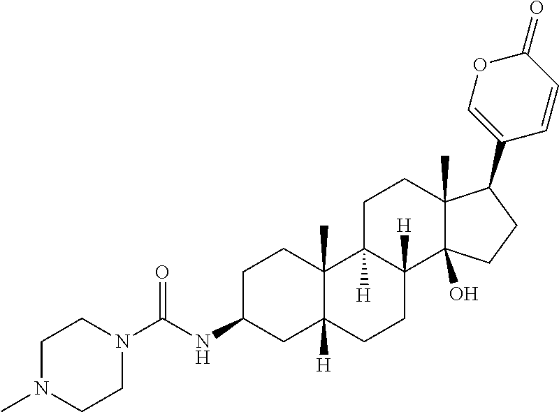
C1C(NC(N2CCN(C)CC2)=O)CC2([H])C(C)(C1)C1([H])C([H])(CC2)C2(O)C(C)(CC1)C(C1=COC(=O)C=C1)CC2
